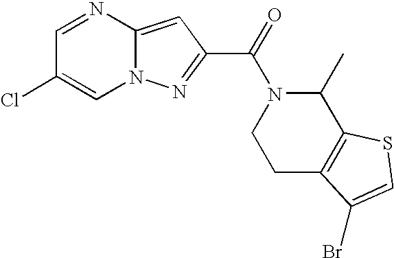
C1=NC2=CC(C(=O)N3C(C)C4=C(CC3)C(Br)=CS4)=NN2C=C1Cl
